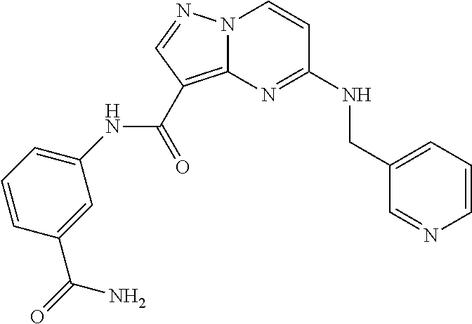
C1=CN=CC(CNC2=NC3=C(C(NC4=CC=CC(C(=O)N)=C4)=O)C=NN3C=C2)=C1
